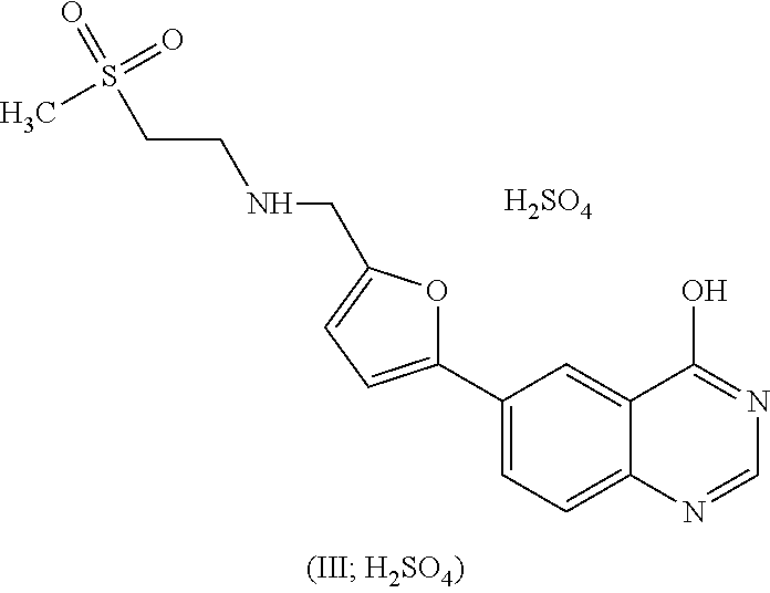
C1(C2=CC=C(CNCCS(=O)(C)=O)O2)=CC=C2C(=C1)C(O)=NC=N2.[H2SO4]
